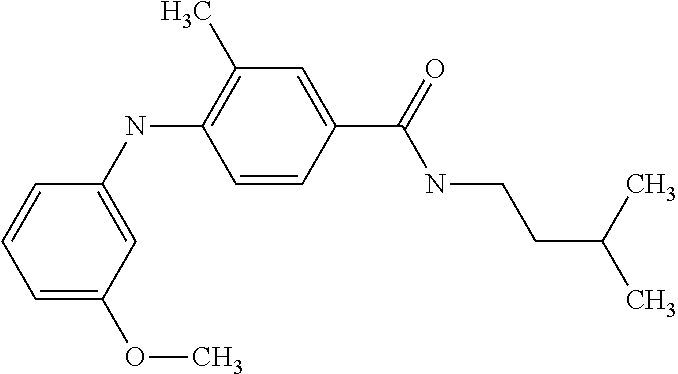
C1=CC(C(NCCC(C)C)=O)=CC(C)=C1NC1=CC(OC)=CC=C1
